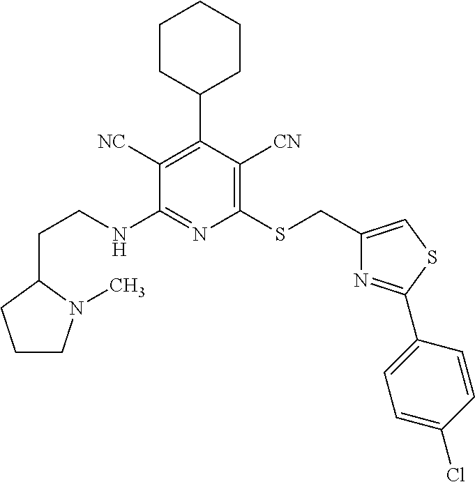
C1([NC])=C(C2CCCCC2)C([CN])=C(SCC2=CSC(C3=CC=C(Cl)C=C3)=N2)N=C1NCCC1CCCN1C
